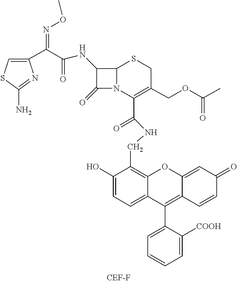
C1(NC(C(C2=CSC(N)=N2)=NOC)=O)C(=O)N2C1SCC(COC(=O)C)=C2C(NCC1=C2C(=CC=C1O)C(C1=CC=CC=C1[COOH])=C1C(=CC(=O)C=C1)O2)=O
